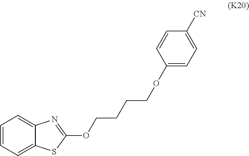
C1=CC=C2C(=C1)N=C(OCCCCOC1=CC=C([CN])C=C1)S2
